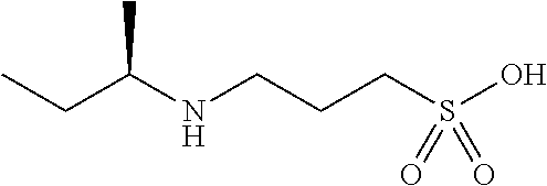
CCC(NCCCS(O)(=O)=O)C
